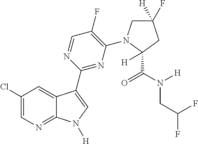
C1(Cl)=CN=C2C(=C1)C(C1=NC(N3CC([H])(F)CC3(C(N([H])CC(F)F)=O)[H])=C(F)C=N1)=CN2[H]
